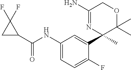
C1(NC(C2C(F)(F)C2)=O)=CC=C(F)C(C2(C)C(C)(C)OCC(N)=N2)=C1
